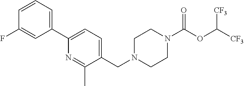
C1(C2=CC=C(CN3CCN(C(OC([CF3])[CF3])=O)CC3)C(C)=N2)=CC=CC(F)=C1
